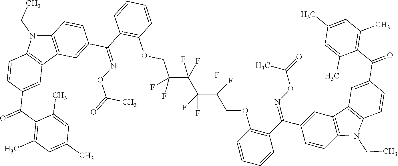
C12=C(C3=C(N1CC)C=CC(C(C1=C(C)C=C(C)C=C1C)=O)=C3)C=C(C(C1=C(OCC(C(C(C(COC3=C(C(C4=CC5=C(C=C4)N(CC)C4=C5C=C(C(C5=C(C)C=C(C)C=C5C)=O)C=C4)=NOC(=O)C)C=CC=C3)(F)F)(F)F)(F)F)(F)F)C=CC=C1)=NOC(=O)C)C=C2
